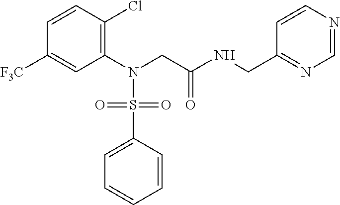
C1(N(CC(NCC2=NC=NC=C2)=O)S(C2=CC=CC=C2)(=O)=O)=C(Cl)C=CC([F3C])=C1
